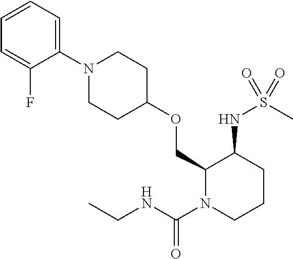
C1(COC2CCN(C3=CC=CC=C3F)CC2)N(C(NCC)=O)CCCC1NS(C)(=O)=O
